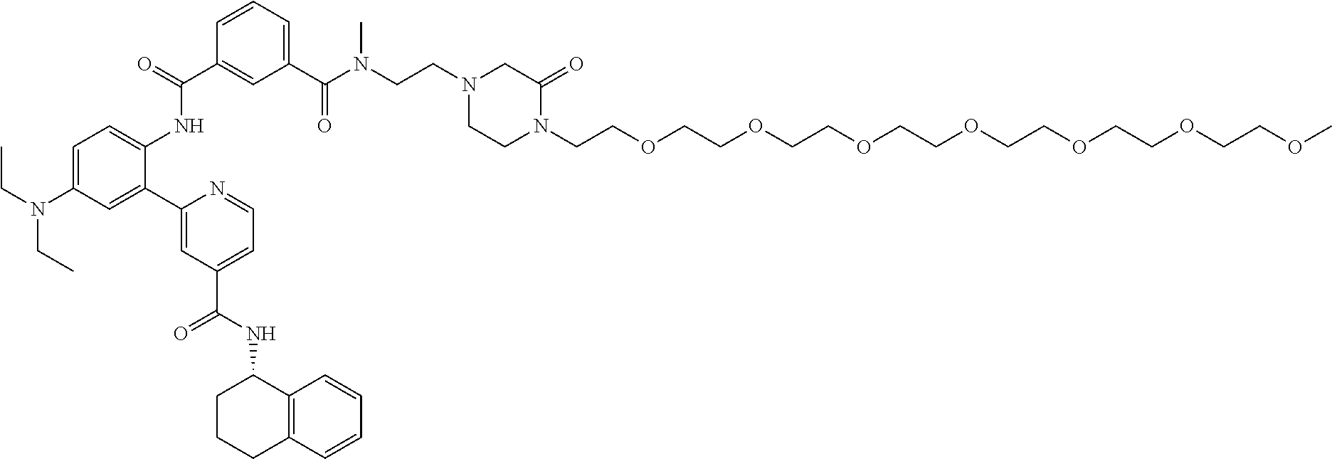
C1=C(N(CC)CC)C=C(C2=CC(C(NC3CCCC4=C3C=CC=C4)=O)=CC=N2)C(NC(=O)C2=CC(C(N(CCN3CCN(CCOCCOCCOCCOCCOCCOCCOC)C(=O)C3)C)=O)=CC=C2)=C1
